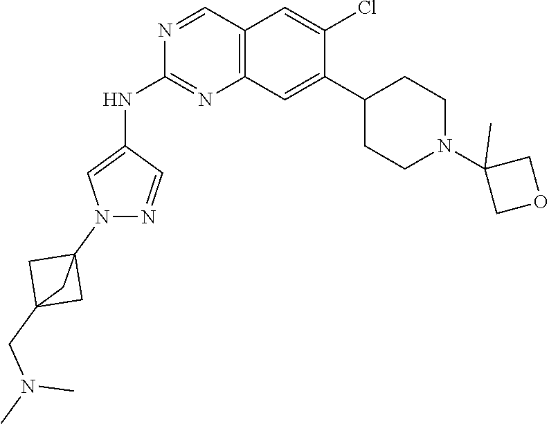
C12(CN(C)C)CC(N3N=CC(NC4=NC5=C(C=N4)C=C(Cl)C(C4CCN(C6(C)COC6)CC4)=C5)=C3)(C1)C2
